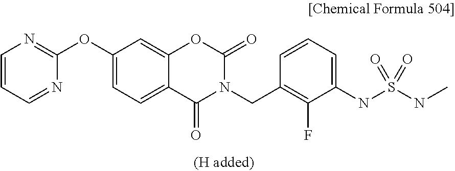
C1(OC2=NC=CC=N2)=CC=C2C(=C1)OC(=O)N(CC1=C(F)C(NS(NC)(=O)=O)=CC=C1)C2=O
